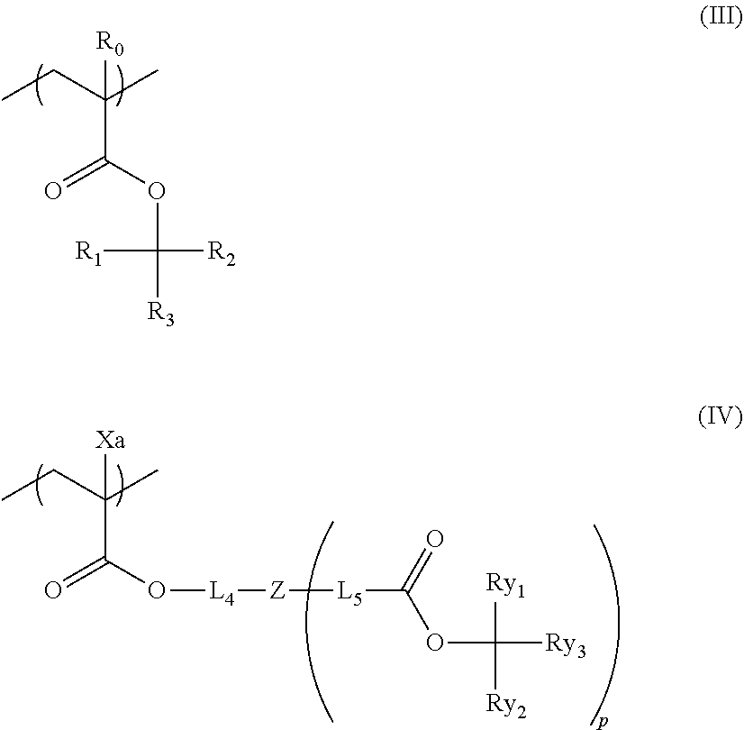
C(C(OC([R3])([R2])[R1])=O)(CC)(C)[R0].C(C(O[L4][Z][L5]C(=O)OC([Ry3])([Ry1])[Ry2])=O)(CC)(C)[Xa]
